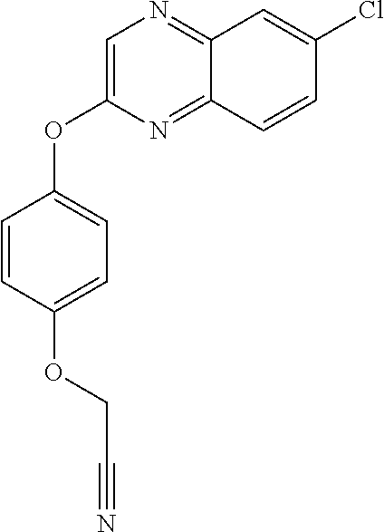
C1=C(OC2=CC=C(OCC#N)C=C2)N=C2C(=N1)C=C(Cl)C=C2
